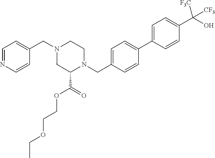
C1=NC=CC(CN2CC(C(OCCOCC)=O)N(CC3=CC=C(C4=CC=C(C(O)([CF3])[CF3])C=C4)C=C3)CC2)=C1
